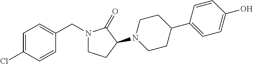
C1=C(Cl)C=CC(CN2CCC(N3CCC(C4=CC=C(O)C=C4)CC3)C2=O)=C1
